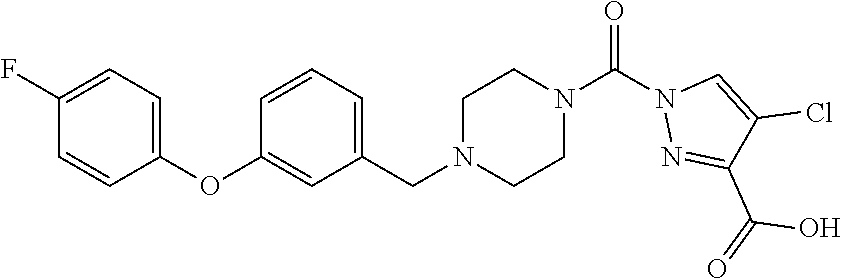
C1(F)=CC=C(OC2=CC(CN3CCN(C(N4N=C(C(=O)O)C(Cl)=C4)=O)CC3)=CC=C2)C=C1
